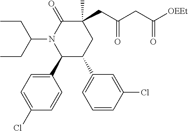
C1(C2=CC=C(Cl)C=C2)C(C2=CC=CC(Cl)=C2)CC(C)(CC(CC([OEEt])=O)=O)C(=O)N1C(CC)CC
